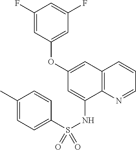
C1=C(OC2=CC(F)=CC(F)=C2)C=C(NS(=O)(C2=CC=C(C)C=C2)=O)C2=C1C=CC=N2
